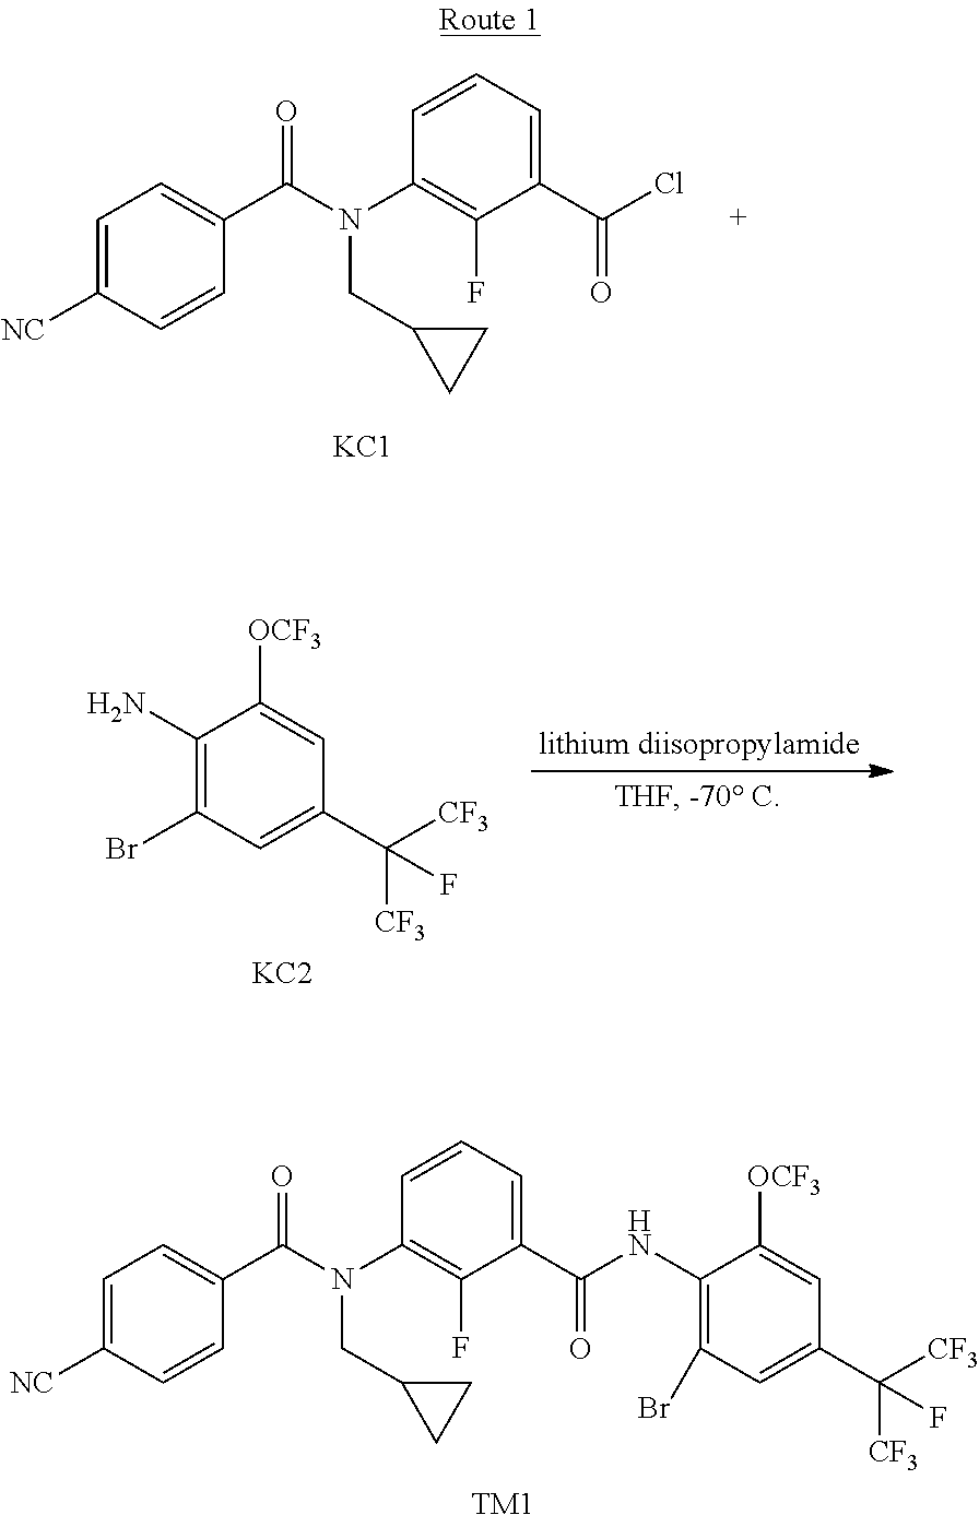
N(CC1CC1)(C(C1=CC=C([NC])C=C1)=O)C1=C(F)C(C(=O)Cl)=CC=C1.[KC1].C1(N)=C(Br)C=C(C([CF3])([CF3])F)C=C1[OCF3].[KC2].N(CC1CC1)(C(C1=CC=C([NC])C=C1)=O)C1=C(F)C(C(=O)NC2=C(Br)C=C(C([CF3])([CF3])F)C=C2[OCF3])=CC=C1.[TM1]
